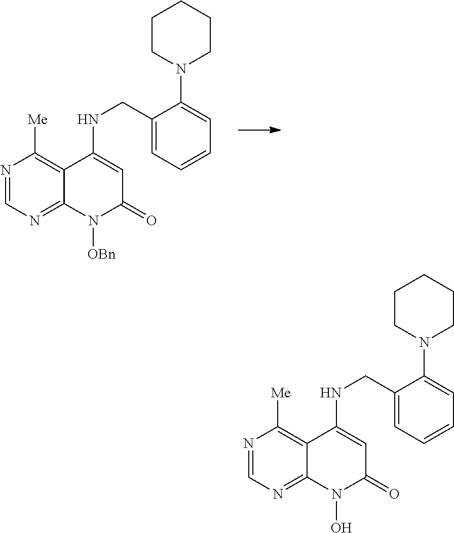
N1=CN=C2C(=C1[Me])C(NCC1=CC=CC=C1N1CCCCC1)=CC(=O)N2[OBn].N1=CN=C2C(=C1[Me])C(NCC1=CC=CC=C1N1CCCCC1)=CC(=O)N2O
